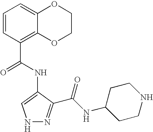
C1=CC(C(NC2=CNN=C2C(=O)NC2CCNCC2)=O)=C2C(=C1)OCCO2
